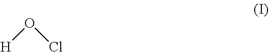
[H]OCl
